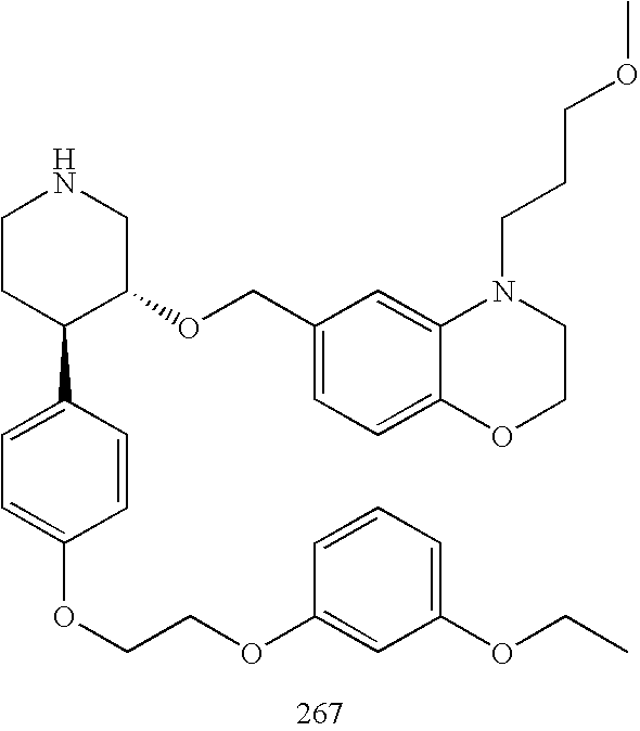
C1CC(C2=CC=C(OCCOC3=CC(OCC)=CC=C3)C=C2)C(OCC2=CC=C3C(=C2)N(CCCOC)CCO3)CN1
